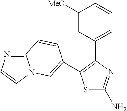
S1C(N)=NC(C2=CC=CC([MeO])=C2)=C1C1=CN2C(=NC=C2)C=C1
